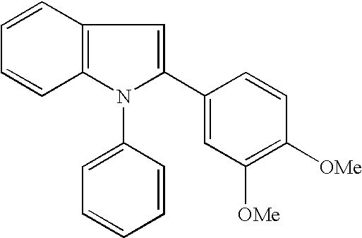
C1=CC2=C(C=C1)N(C1=CC=CC=C1)C(C1=CC([OMe])=C([OMe])C=C1)=C2
